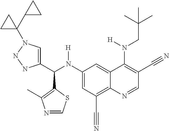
C1(N(C(C2=CN(C3(C4CC4)CC3)NN2)C2=C(C)N=CS2)[H])=CC(C#N)=C2C(=C1)C(N(CC(C)(C)C)[H])=C(C#N)C=N2
